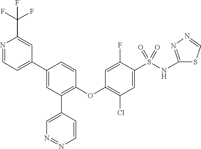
N1=CC=C(C2=CC(C3=CN=NC=C3)=C(OC3=C(Cl)C=C(S(NC4=NN=CS4)(=O)=O)C(F)=C3)C=C2)C=C1C(F)(F)F
